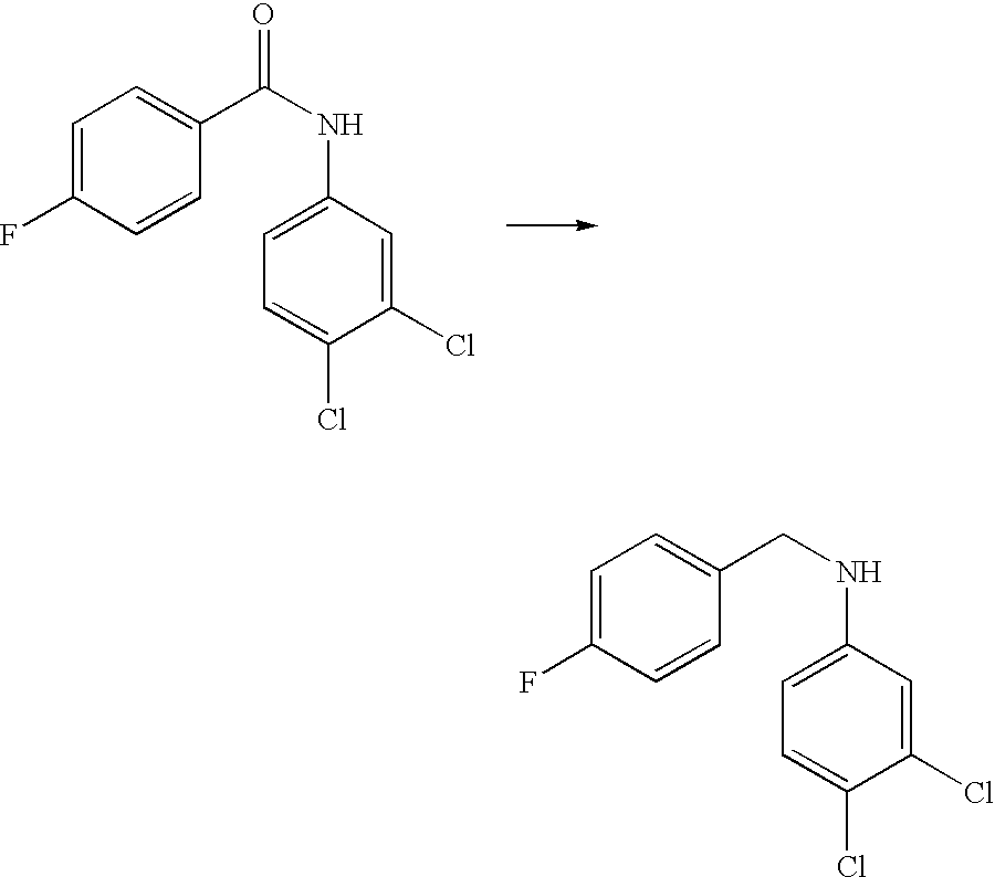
C1=C(F)C=CC(CNC2=CC=C(Cl)C(Cl)=C2)=C1.C1=C(F)C=CC(C(NC2=CC=C(Cl)C(Cl)=C2)=O)=C1
